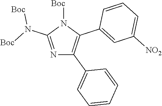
N1=C(N([Boc])[Boc])N([Boc])C(C2=CC([NO2])=CC=C2)=C1C1=CC=CC=C1
